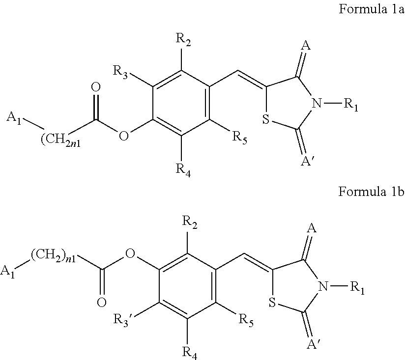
C1([R5])=C(C=C2SC(=[A])N([R1])C2=[A])C([R2])=C([R3])C(OC([(CH2n1][A1])=O)=C1[R4].C1([R5])=C(C=C2SC(=[A])N([R1])C2=[A])C([R2])=C(OC([(CH2)n1][A1])=O)C([R3])=C1[R4]
